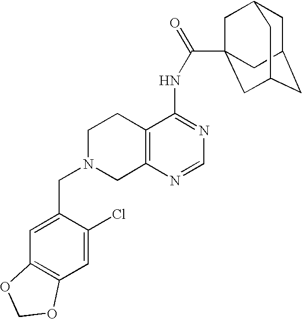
C1N(CC2=CC3=C(C=C2Cl)OCO3)CC2=C(C1)C(NC(=O)C13CC4CC(CC(C1)C4)C3)=NC=N2
